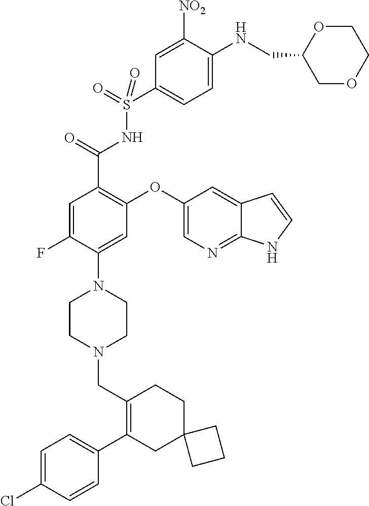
C1=C(Cl)C=CC(C2=C(CN3CCN(C4=CC(OC5=CN=C6C(=C5)C=CN6)=C(C(=O)NS(=O)(=O)C5=CC=C(NCC6COCCO6)C([NO2])=C5)C=C4F)CC3)CCC3(C2)CCC3)=C1
